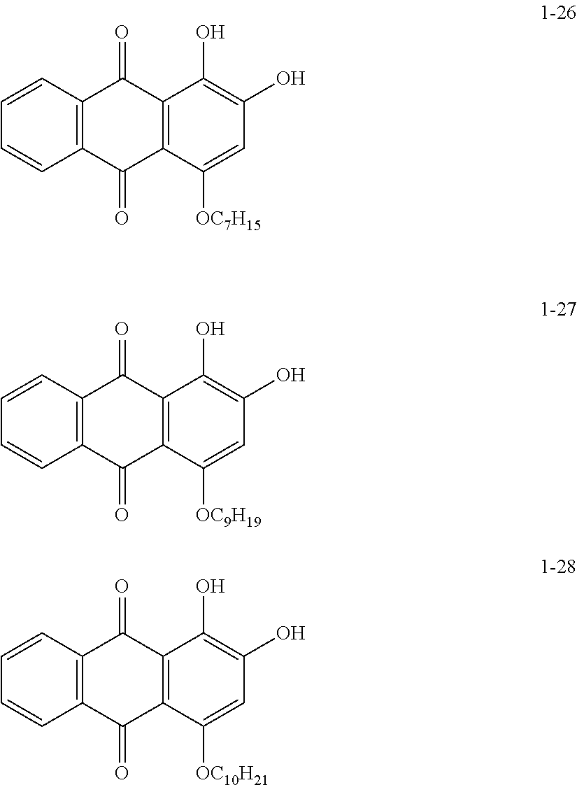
C1=CC2=C(C=C1)C(=O)C1=C(C2=O)C(O)=C(O)C=C1[OC7H15].C1=CC2=C(C=C1)C(=O)C1=C(C2=O)C(O)=C(O)C=C1[OC9H19].C1=CC2=C(C=C1)C(=O)C1=C(C2=O)C(O)=C(O)C=C1[OC10H21]
